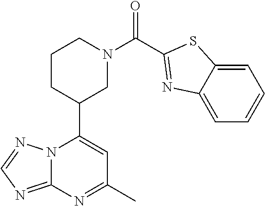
N12C(=NC=N1)N=C(C)C=C2C1CN(C(=O)C2=NC3=CC=CC=C3S2)CCC1
